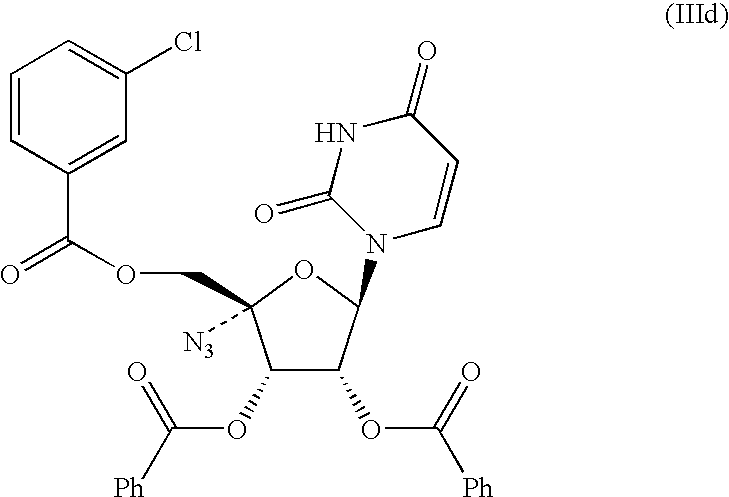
C1(OC([Ph])=O)C(OC([Ph])=O)C(N2C=CC(=O)NC2=O)OC1([N3])COC(=O)C1=CC(Cl)=CC=C1
